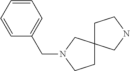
C1=CC=CC(CN2CCC3(C2)CCNC3)=C1
